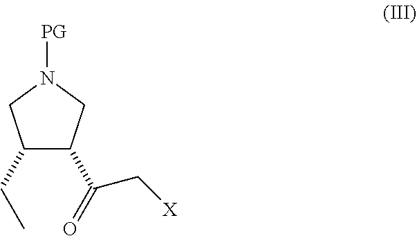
C1(CC)C(C(C[X])=O)CN([PG])C1
